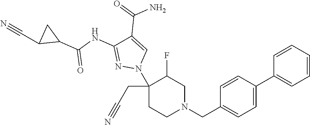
C1(N2C=C(C(=O)N)C(NC(C3CC3C#N)=O)=N2)(CC#N)CCN(CC2=CC=C(C3=CC=CC=C3)C=C2)CC1F
